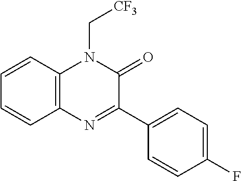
C1=CC2=C(C=C1)N=C(C1=CC=C(F)C=C1)C(=O)N2C[CF3]
